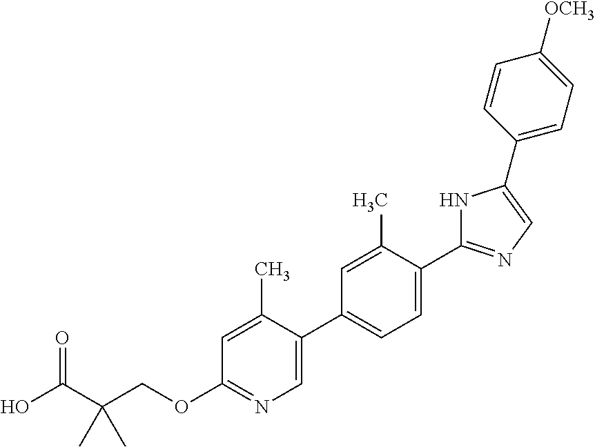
OC(C(COC1=NC=C(C2=CC=C(C3=NC=C(C4=CC=C([OCH3])C=C4)N3)C(C)=C2)C(C)=C1)(C)C)=O
